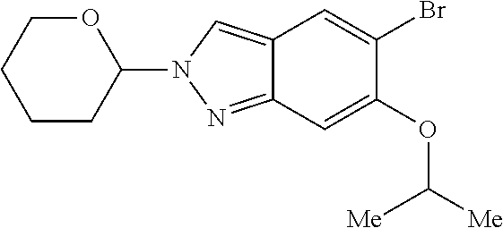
C12=NN(C3OCCCC3)C=C1C=C(Br)C(OC([Me])[Me])=C2
